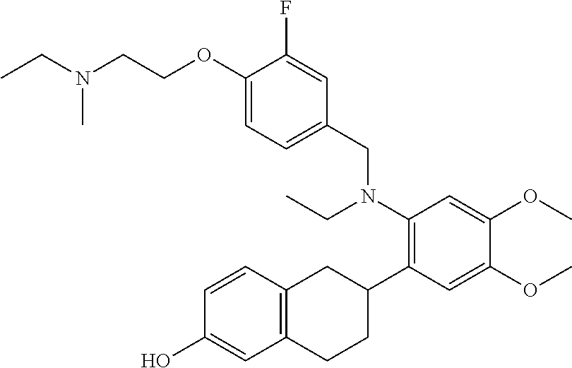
C1=CC2=C(C=C1O)CCC(C1=C(N(CC)CC3=CC=C(OCCN(CC)C)C(F)=C3)C=C(OC)C(OC)=C1)C2
